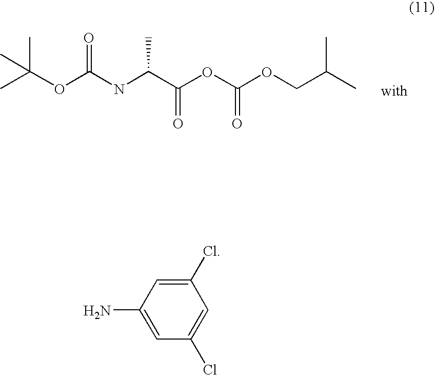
CC(OC(NC(C(OC(OCC(C)C)=O)=O)C)=O)(C)C.C1(N)=CC(Cl)=CC(Cl)=C1
